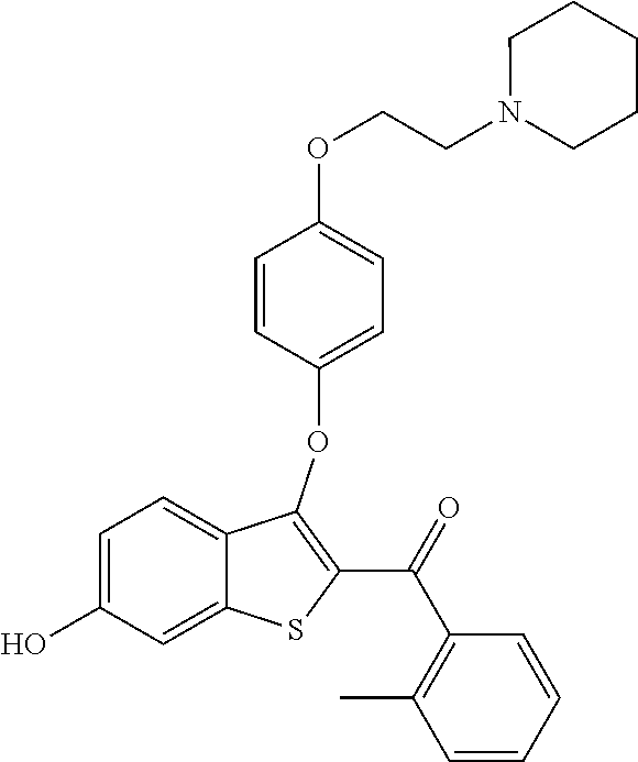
C1=C(O)C=C2C(=C1)C(OC1=CC=C(OCCN3CCCCC3)C=C1)=C(C(=O)C1=C(C)C=CC=C1)S2
